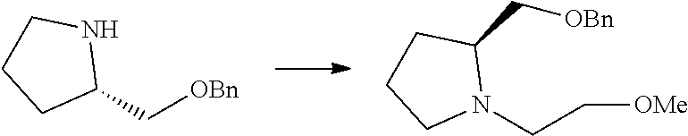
N1(CC[OMe])C(C[OBn])CCC1.C1(C[OBn])NCCC1
